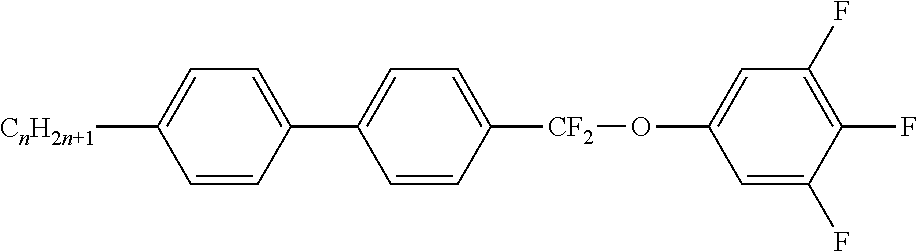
C1([CnH2n+1])=CC=C(C2=CC=C([CF2]OC3=CC(F)=C(F)C(F)=C3)C=C2)C=C1
